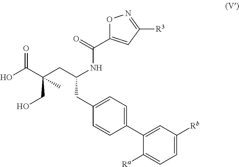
OC(C(CC(NC(C1=CC([R3])=NO1)=O)CC1=CC=C(C2=CC([Rb])=CC=C2[Ra])C=C1)(CO)C)=O
